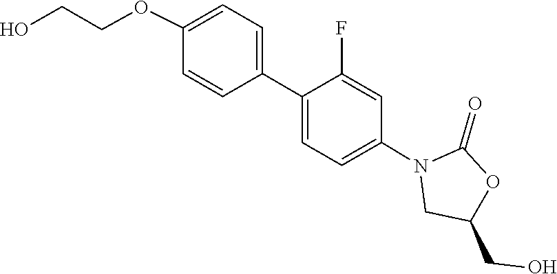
C1(=O)OC(CO)CN1C1=CC=C(C2=CC=C(OCCO)C=C2)C(F)=C1
